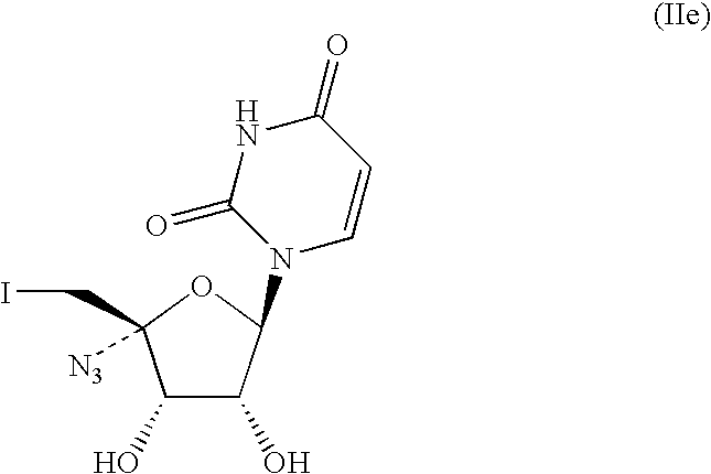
C1(O)C(O)C(N2C=CC(=O)NC2=O)OC1([N3])CI
